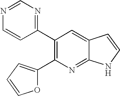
C1(C2=C(C3=NC=NC=C3)C=C3C(=N2)NC=C3)=CC=CO1
